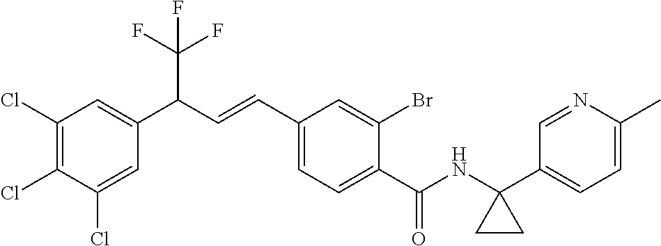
C1(Cl)=C(Cl)C(Cl)=CC(C(C=CC2=CC=C(C(=O)NC3(C4=CC=C(C)N=C4)CC3)C(Br)=C2)C(F)(F)F)=C1
